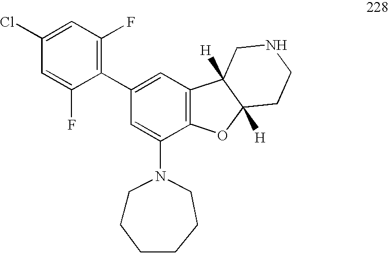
C1CCCCCN1C1=CC(C2=C(F)C=C(Cl)C=C2F)=CC2=C1OC1([H])C2([H])CNCC1
